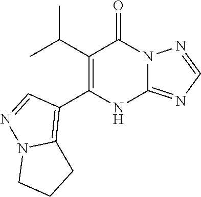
C1(C(C)C)=C(C2=C3N(N=C2)CCC3)NC2=NC=NN2C1=O
